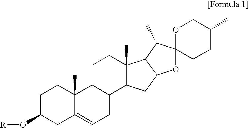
C1C(O[R])CC2=CCC3C(C2(C)C1)CCC1(C)C3CC2C1C(C)C1(O2)CCC(C)CO1
